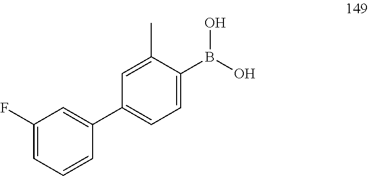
C1(C2=CC(F)=CC=C2)=CC=C(B(O)O)C(C)=C1
